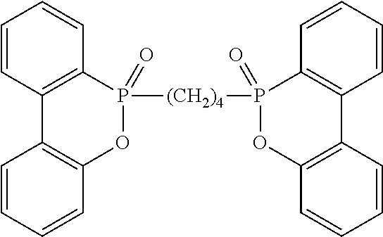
C1=CC2=C(C=C1)P([(CH2)4]P1(=O)OC3=C(C4=C1C=CC=C4)C=CC=C3)(=O)OC1=C2C=CC=C1
